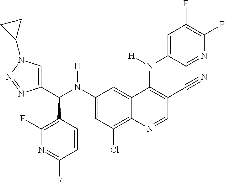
C1(N(C(C2=CN(C3CC3)N=N2)C2=C(F)N=C(F)C=C2)[H])=CC(Cl)=C2C(=C1)C(N(C1=CC(F)=C(F)N=C1)[H])=C(C#N)C=N2
